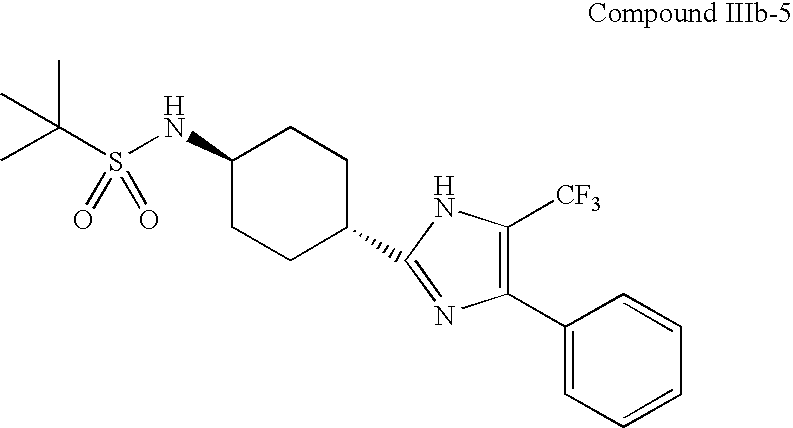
C1(NS(C(C)(C)C)(=O)=O)CCC(C2=NC(C3=CC=CC=C3)=C([CF3])N2)CC1
